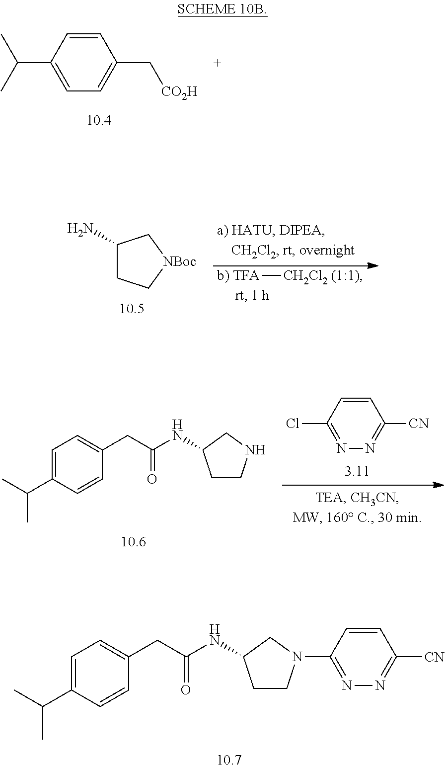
C1=C(C(C)C)C=CC(C[CO2H])=C1.C1(N)CC[NBoc]C1.[b) TFA][CH2Cl2 (1:1)].N1=C(Cl)C=CC([CN])=N1.C1(CC(NC2CCNC2)=O)=CC=C(C(C)C)C=C1.N1=C(N2CCC(NC(CC3=CC=C(C(C)C)C=C3)=O)C2)C=CC([CN])=N1
